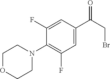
C1(F)=CC(C(CBr)=O)=CC(F)=C1N1CCOCC1
